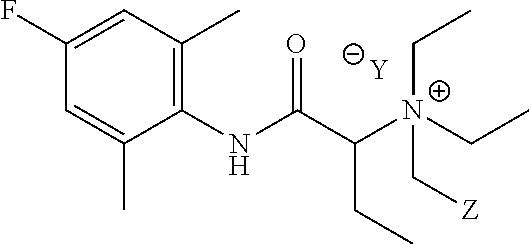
[Y].C1=C(C)C(NC(C([N+](C[Z])(CC)CC)CC)=O)=C(C)C=C1F
